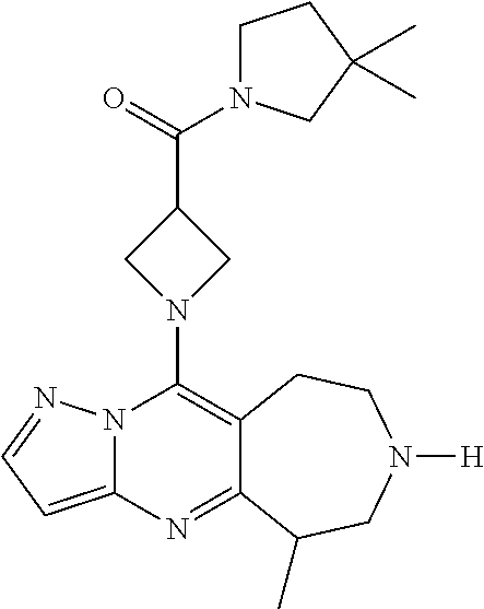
N12C(=CC=N1)N=C1C(=C2N2CC(C(=O)N3CCC(C)(C)C3)C2)CCN([H])CC1C
